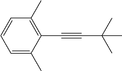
CC(C)(C#CC1=C(C)C=CC=C1C)C
